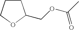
C1CCOC1COC(C)=O
